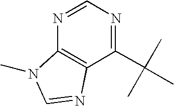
C12=C(C(C(C)(C)C)=NC=N1)N=CN2C
